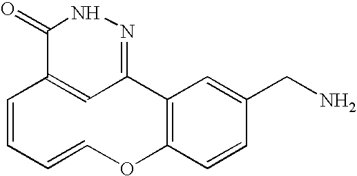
C1=CC=COC2=C(C3=NNC(=O)C1=C3)C=C(CN)C=C2
